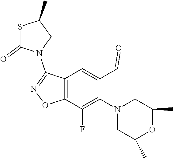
C1(C)CN(C2=C(F)C3=C(C=C2C=O)C(N2CC(C)SC2=O)=NO3)CC(C)O1
